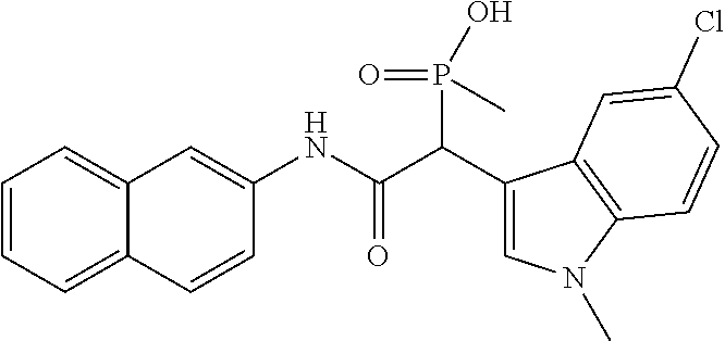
C1=CC=C2C(=C1)C=C(NC(C(P(=O)(O)C)C1=CN(C)C3=C1C=C(Cl)C=C3)=O)C=C2
